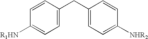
C1=CC(CC2=CC=C([NHR2])C=C2)=CC=C1[R1HN]
